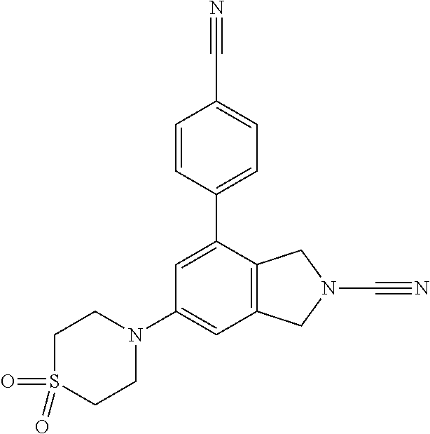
C1=C(C2=CC=C(C#N)C=C2)C2=C(C=C1N1CCS(=O)(=O)CC1)CN(C#N)C2
